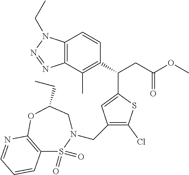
C12=C(C(C)=C(C(CC(OC)=O)C3=CC(CN4CC(CC)OC5=C(S4(=O)=O)C=CC=N5)=C(Cl)S3)C=C1)N=NN2CC
